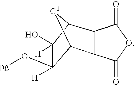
C12[G1]C(C3C1C(=O)OC3=O)C(O)([H])C2(O[pg])[H]
